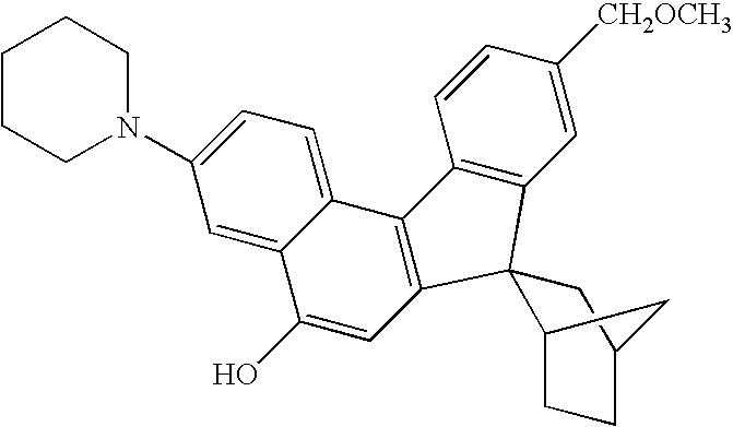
C1=C([CH2OCH3])C=CC2=C1C1(C3=C2C2=CC=C(N4CCCCC4)C=C2C(O)=C3)C2CCC(C1)C2
